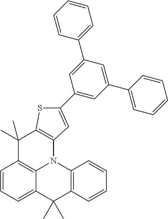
C1=CC=C2C3=C1C(C)(C)C1=C(N3C3=C(C2(C)C)C=CC=C3)C=C(C2=CC(C3=CC=CC=C3)=CC(C3=CC=CC=C3)=C2)S1
